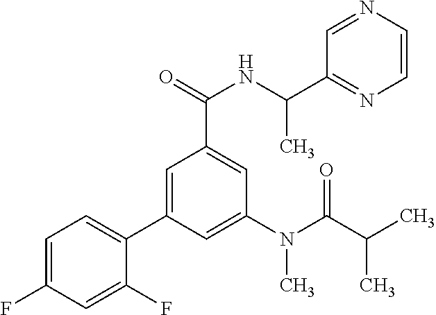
C1=C(F)C=C(F)C(C2=CC(C(=O)NC(C)C3=NC=CN=C3)=CC(N(C(C(C)C)=O)C)=C2)=C1
